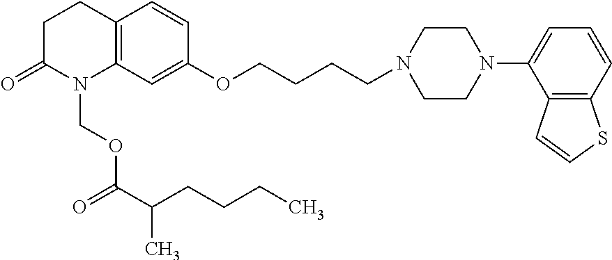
C1C(=O)N(COC(C(C)CCCC)=O)C2=C(C1)C=CC(OCCCCN1CCN(C3=CC=CC4=C3C=CS4)CC1)=C2
